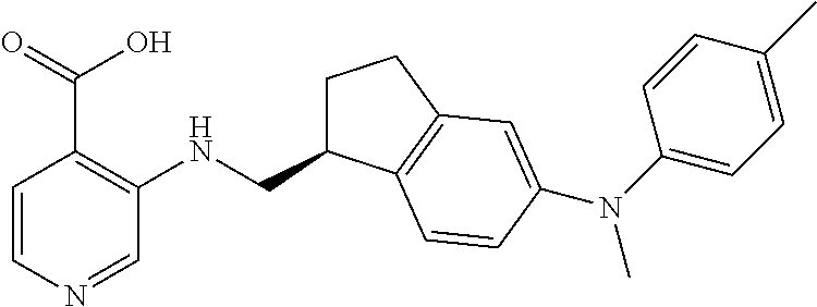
C1=CN=CC(NCC2CCC3=C2C=CC(N(C2=CC=C(C)C=C2)C)=C3)=C1C(=O)O
